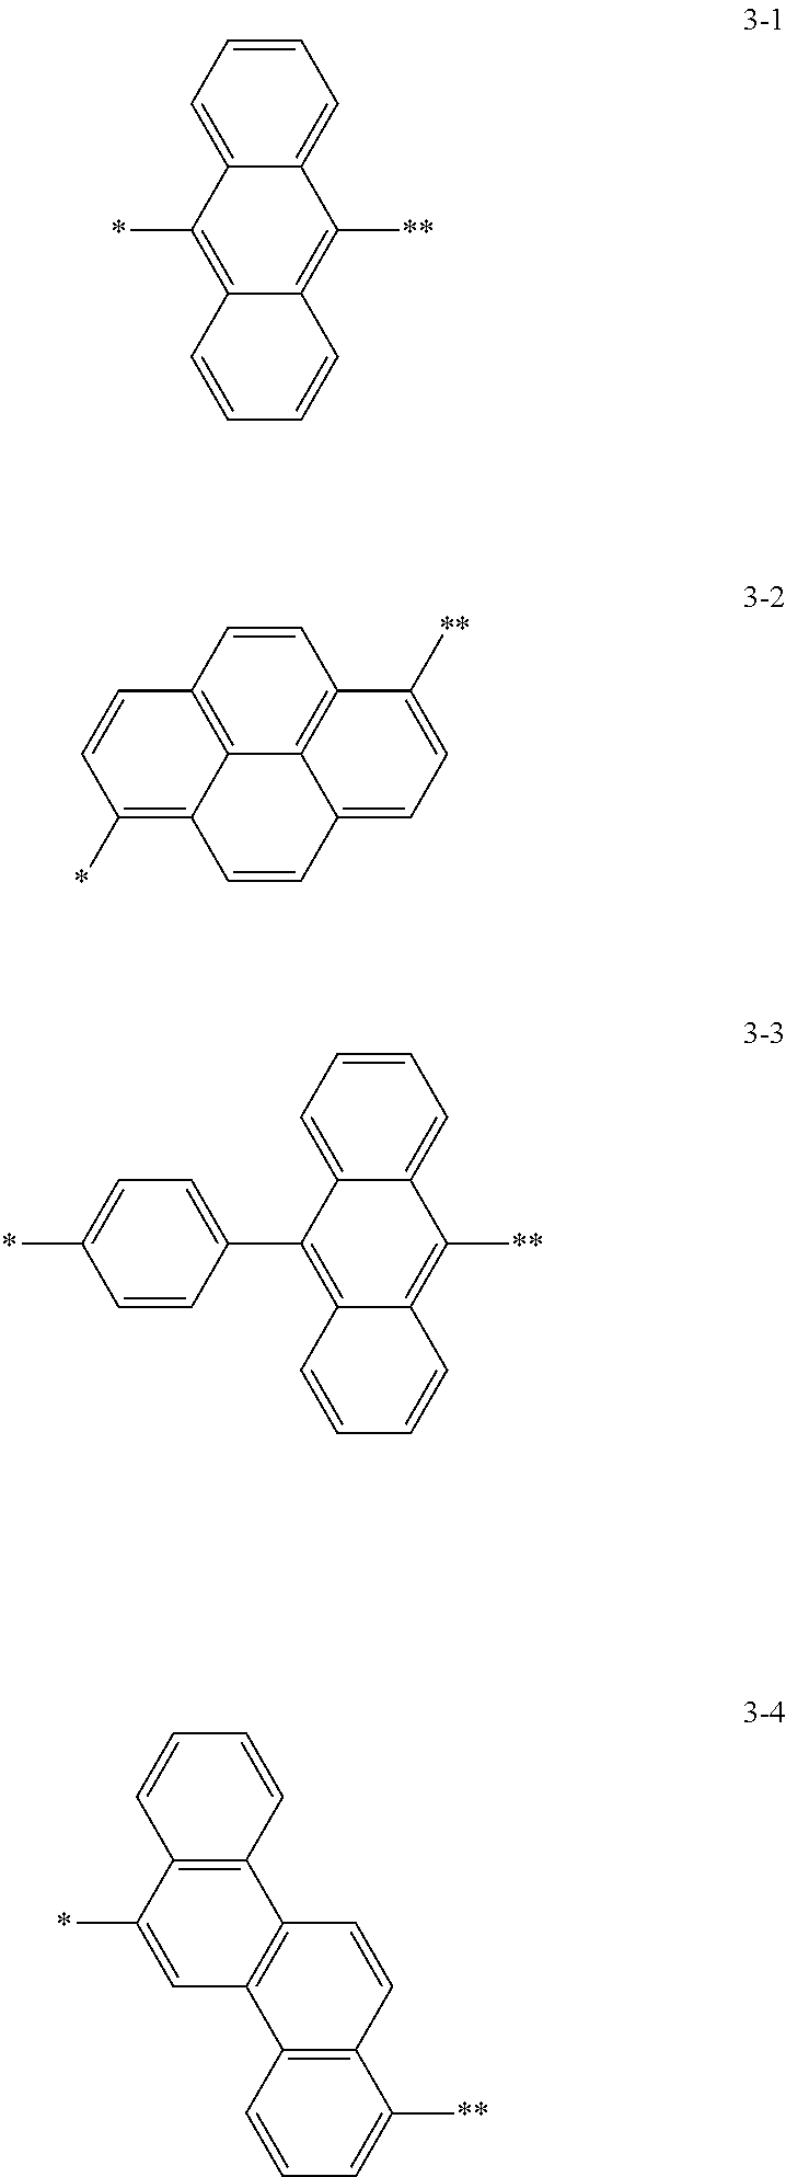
C1=C2C(=CC=C1)C([**])=C1C(=C2*)C=CC=C1.C12=C3C4=C(C=C1)C([**])=CC=C4C=CC3=C(*)C=C2.C1=C2C(=CC=C1)C([**])=C1C(=C2C2=CC=C(*)C=C2)C=CC=C1.C1=CC=CC2=C1C(*)=CC1=C2C=CC2=C1C=CC=C2[**]
